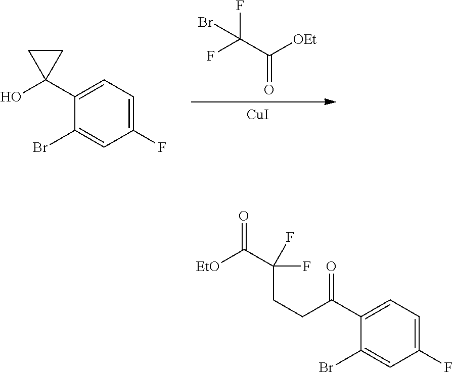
[CuI].FC(C([OEt])=O)(F)Br.C1(Br)=CC(F)=CC=C1C1(O)CC1.C1(Br)=CC(F)=CC=C1C(CCC(C(=O)[EtO])(F)F)=O
